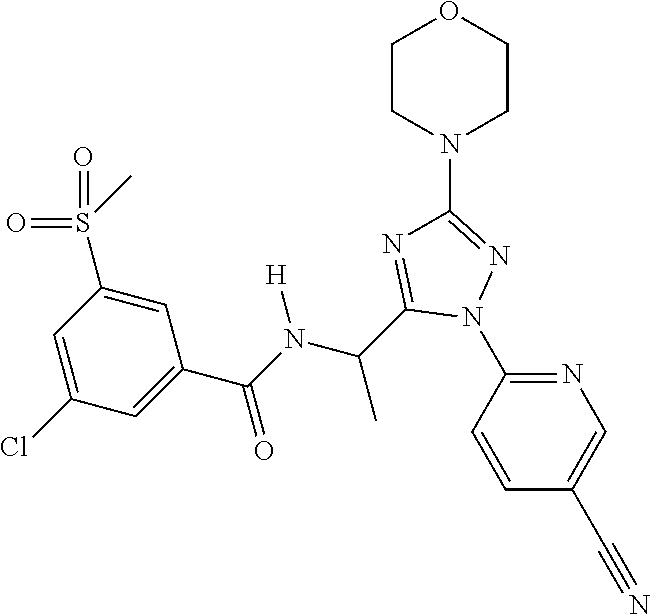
C1=CC(N2N=C(N3CCOCC3)N=C2C(C)N([H])C(=O)C2=CC(Cl)=CC(S(=O)(=O)C)=C2)=NC=C1C#N
